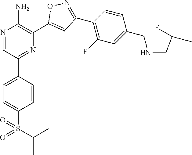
N1=CC(C2=CC=C(S(=O)(C(C)C)=O)C=C2)=NC(C2=CC(C3=C(F)C=C(CNCC(C)F)C=C3)=NO2)=C1N
